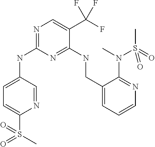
C1=C(NC2=NC=C(C(F)(F)F)C(NCC3=CC=CN=C3N(C)S(C)(=O)=O)=N2)C=NC(S(=O)(=O)C)=C1
